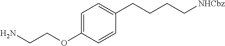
C1=C(OCCN)C=CC(CCCC[NHCbz])=C1
